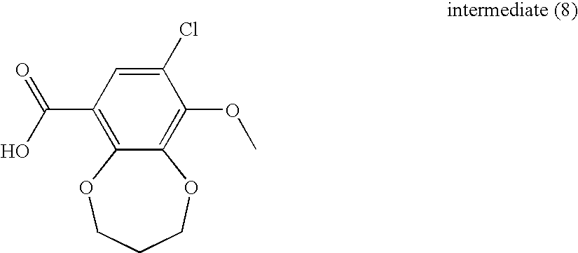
C1(Cl)=CC(C(O)=O)=C2C(=C1OC)OCCCO2
